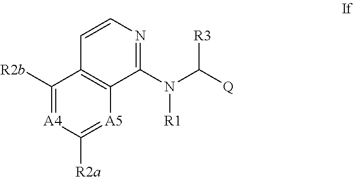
[A5]1=C([R2a])[A4]=C([R2b])C2=C1C(N(C([Q])[R3])[R1])=NC=C2
